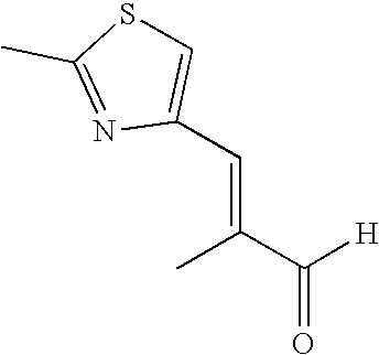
CC(C([H])=O)=CC1=CSC(C)=N1
